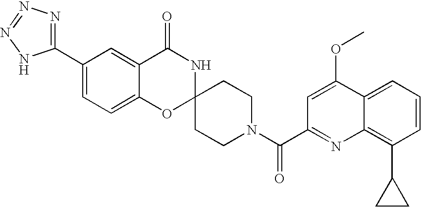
C1(C2=NN=NN2)=CC=C2C(=C1)C(=O)NC1(O2)CCN(C(=O)C2=NC3=C(C4CC4)C=CC=C3C(OC)=C2)CC1
